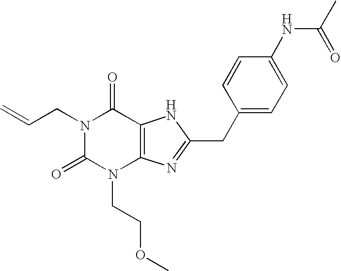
C12=C(NC(CC3=CC=C(NC(C)=O)C=C3)=N1)C(=O)N(CC=C)C(=O)N2CCOC
